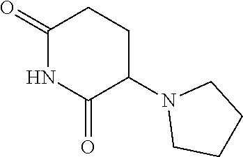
C1(=O)NC(=O)C(N2CCCC2)CC1
